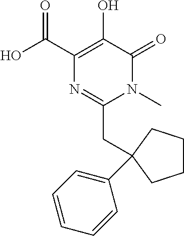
N1(C)C(=O)C(O)=C(C(O)=O)N=C1CC1(C2=CC=CC=C2)CCCC1
